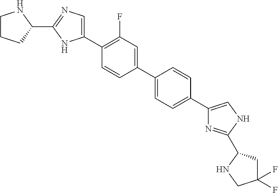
C1CCC(C2=NC=C(C3=C(F)C=C(C4=CC=C(C5=CNC(C6CC(F)(F)CN6)=N5)C=C4)C=C3)N2)N1
